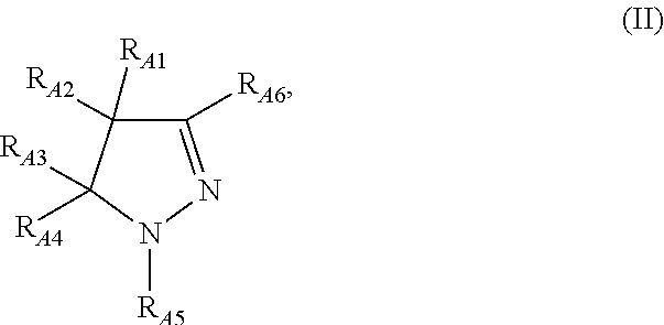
C1([RA6])=NN([RA5])C([RA3])([RA4])C1([RA1])[RA2]
